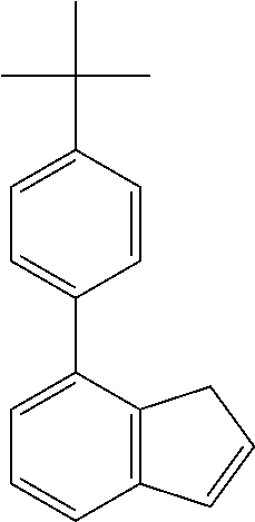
C1=C(C(C)(C)C)C=CC(C2=CC=CC3=C2CC=C3)=C1
